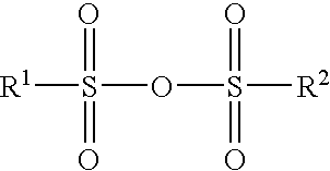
[R1]S(OS([R2])(=O)=O)(=O)=O
